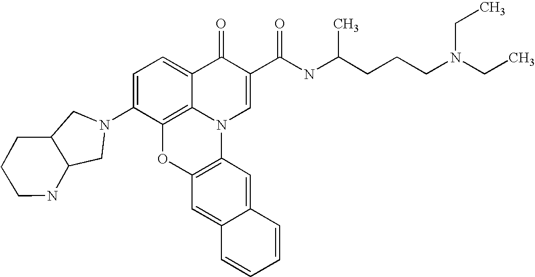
C1=C(N2CC3C(C2)CCCN3)C2=C3C(=C1)C(=O)C(C(NC(CCCN(CC)CC)C)=O)=CN3C1=C(O2)C=C2C(=C1)C=CC=C2
